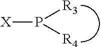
[X]P([R4])[R3]
